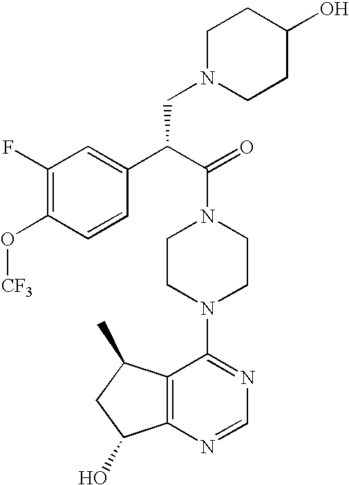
C(N1CCN(C2=NC=NC3=C2C(C)CC3O)CC1)(C(C1=CC(F)=C(O[CF3])C=C1)CN1CCC(O)CC1)=O
